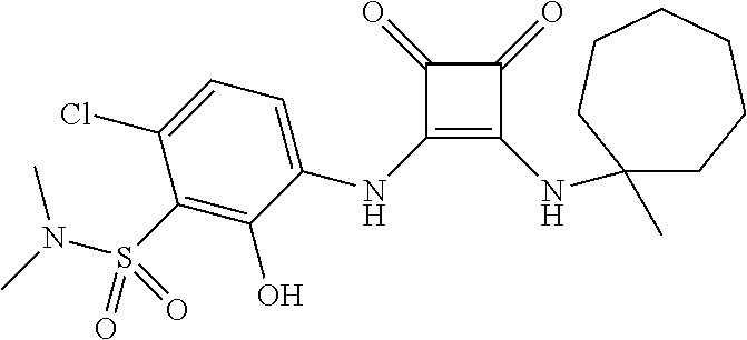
C1(=O)C(NC2=CC=C(Cl)C(S(N(C)C)(=O)=O)=C2O)=C(NC2(C)CCCCCC2)C1=O
